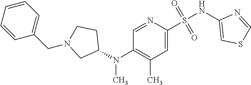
C1=NC(S(NC2=CSC=N2)(=O)=O)=CC(C)=C1N(C1CCN(CC2=CC=CC=C2)C1)C
